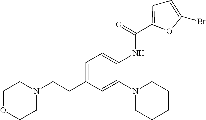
C1OCCN(CCC2=CC=C(NC(=O)C3=CC=C(Br)O3)C(N3CCCCC3)=C2)C1
